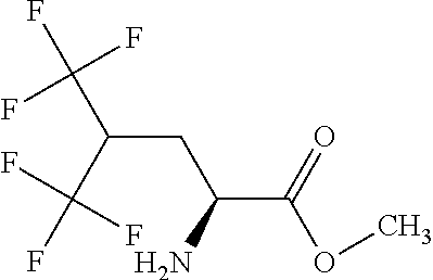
C(C(CC(C(OC)=O)N)C(F)(F)F)(F)(F)F
